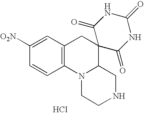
C1=CC2=C(C=C1[O2N])CC1(C3N2CCNC3)C(=O)NC(=O)NC1=O.Cl
